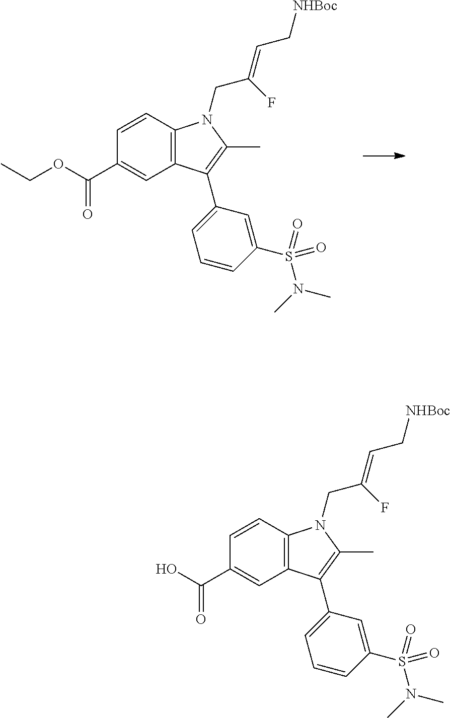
C1(C(OCC)=O)=CC2=C(C=C1)N(CC(=CC[NHBoc])F)C(C)=C2C1=CC=CC(S(=O)(N(C)C)=O)=C1.C1(C(O)=O)=CC2=C(C=C1)N(CC(=CC[NHBoc])F)C(C)=C2C1=CC=CC(S(=O)(N(C)C)=O)=C1
